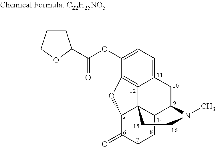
C1(OC(=O)C2CCCO2)=CC=C2C3=C1OC1C34C(C(C2)N(C)CC4)CCC1=O
